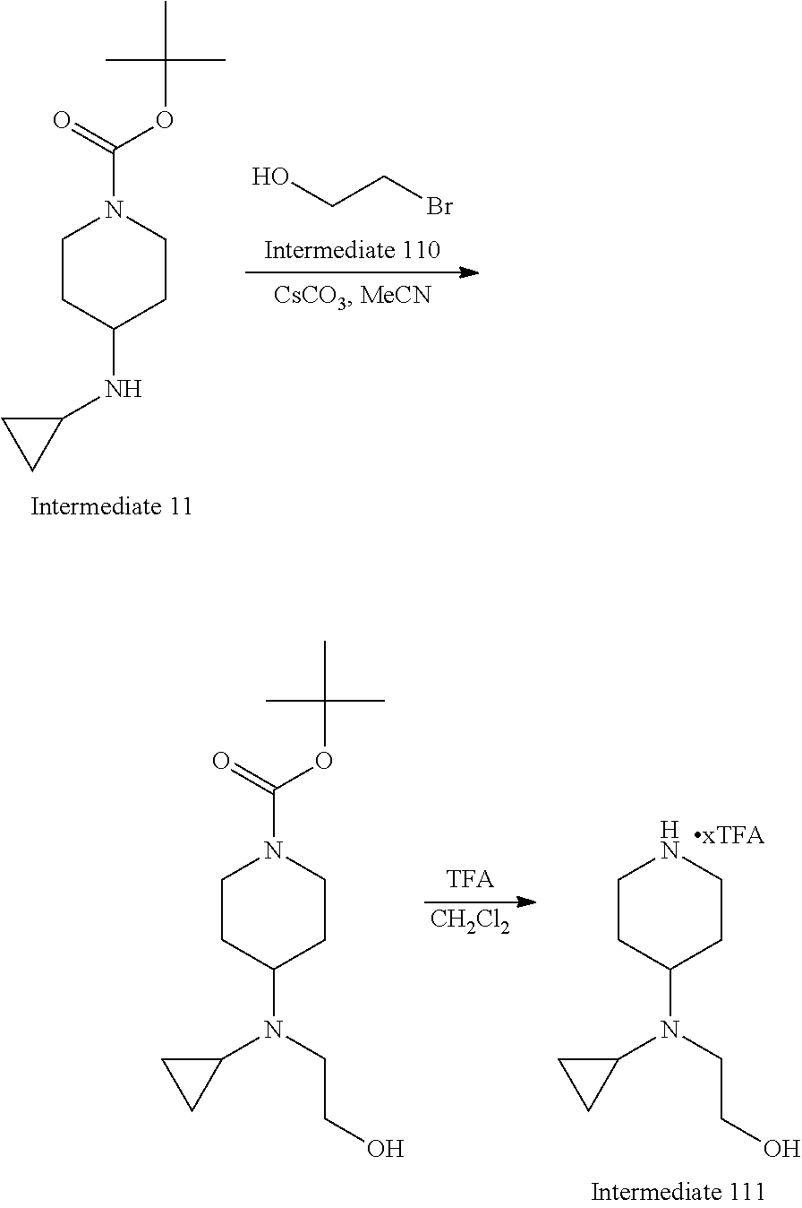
C1CC(NC2CC2)CCN1C(OC(C)(C)C)=O.OCCBr.C1CC(N(C2CC2)CCO)CCN1C(OC(C)(C)C)=O.[CH2Cl2].C1CC(N(C2CC2)CCO)CCN1
